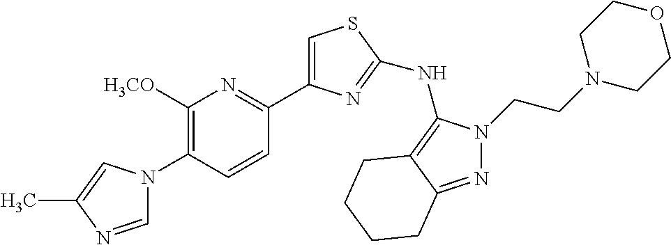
C1=NC(C)=CN1C1=C([H3CO])N=C(C2=CSC(NC3=C4C(=NN3CCN3CCOCC3)CCCC4)=N2)C=C1
